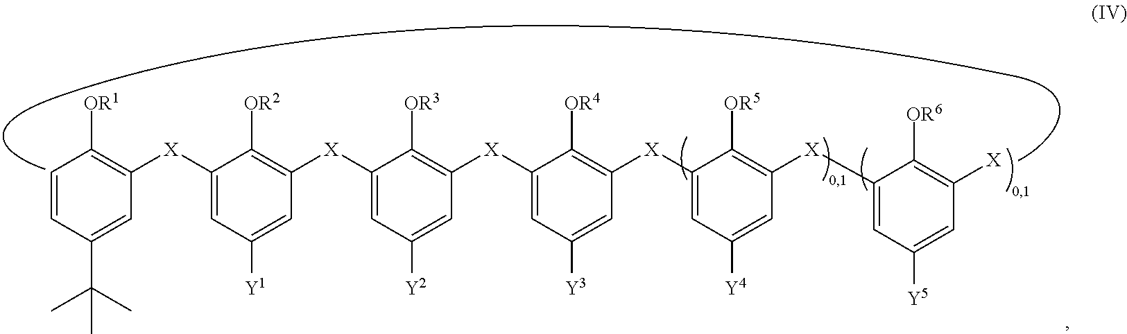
C1=CC(C(C)(C)C)=CC([X]C2=CC([Y1])=CC([X]C3=CC([Y2])=CC([X]C4=CC([Y3])=CC([X]C5=CC([Y4])=CC([X]C6=CC([Y5])=CC([X])=C6[OR6])=C5[OR5])=C4[OR4])=C3[OR3])=C2[OR2])=C1[OR1]
